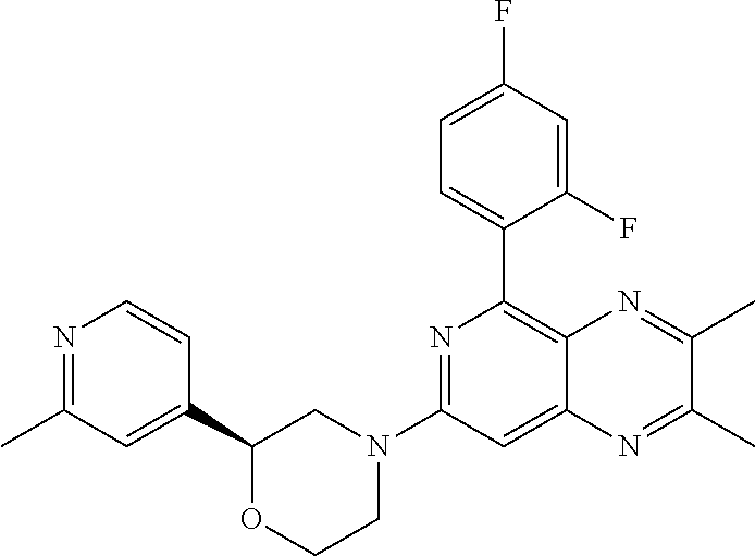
C1(C2=CC=C(F)C=C2F)=C2C(=CC(N3CCOC(C4=CC(C)=NC=C4)C3)=N1)N=C(C)C(C)=N2
